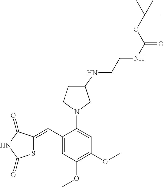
S1C(=CC2=CC(OC)=C(OC)C=C2N2CC(NCCNC(=O)OC(C)(C)C)CC2)C(=O)NC1=O
